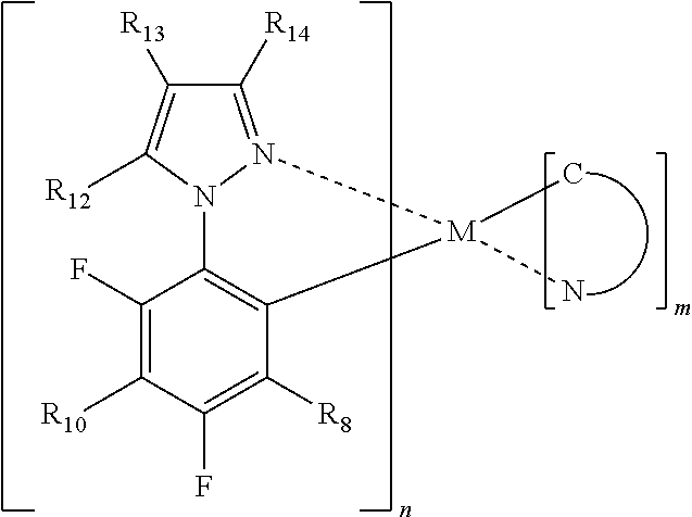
C1(F)=C([R10])C(F)=C([R8])C2=C1N1C([R12])=C([R13])C([R14])=N1[M]2(C)N
